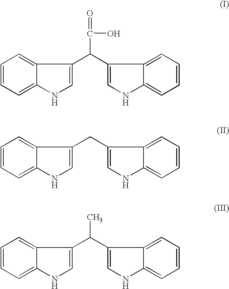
C1=C(C(C2=CNC3=CC=CC=C32)C(=O)O)C2=CC=CC=C2N1.C1=C(CC2=CNC3=CC=CC=C32)C2=CC=CC=C2N1.C1=C(C(C2=CNC3=CC=CC=C32)C)C2=CC=CC=C2N1
